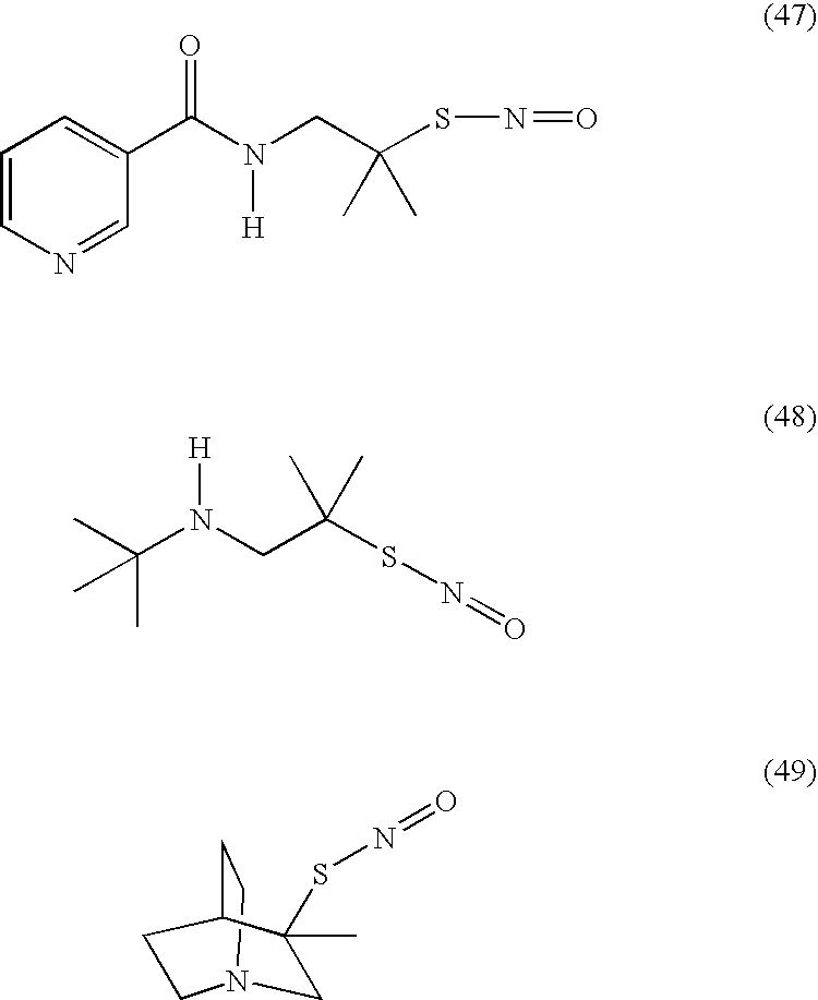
C1=CN=CC(C(N(CC(SN=O)(C)C)[H])=O)=C1.CC(N([H])CC(SN=O)(C)C)(C)C.N12CCC(C(C)(SN=O)C1)CC2
